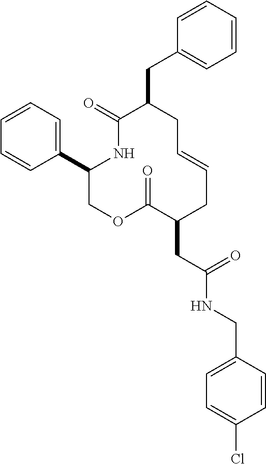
C1(C2=CC=CC=C2)COC(=O)C(CC(NCC2=CC=C(Cl)C=C2)=O)CC=CCC(CC2=CC=CC=C2)C(=O)N1
